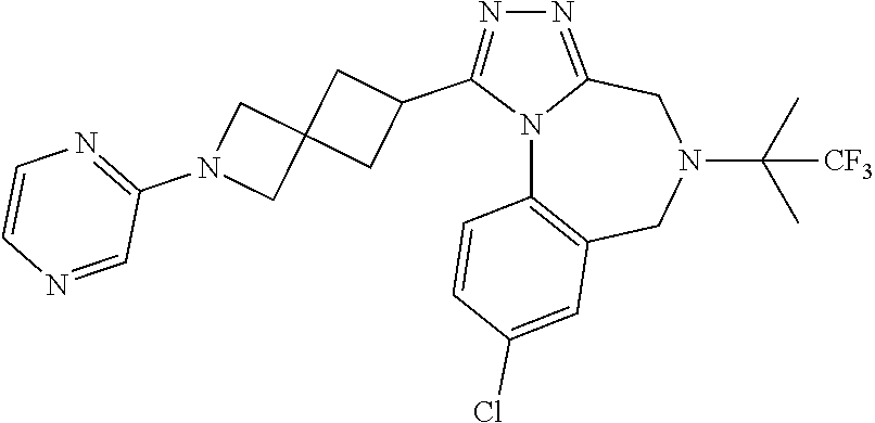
N12C3=C(CN(C(C)(C)[CF3])CC1=NN=C2C1CC2(C1)CN(C1=NC=CN=C1)C2)C=C(Cl)C=C3
